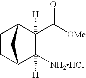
C1(C([OMe])=O)([H])C2CCC(C1([NH2HCl])[H])C2
